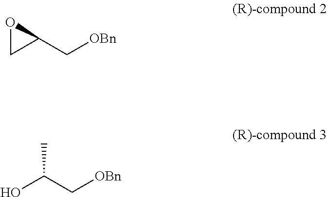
O1CC1C[OBn].OC(C[OBn])C
